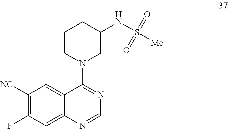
C1([NC])=C(F)C=C2C(=C1)C(N1CC(NS([Me])(=O)=O)CCC1)=NC=N2
